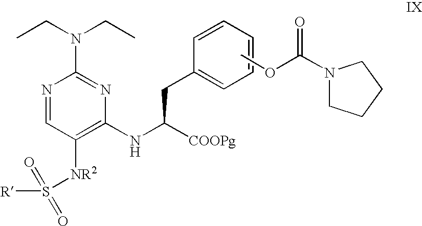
N1=CC([NR2]S([R])(=O)=O)=C(NC([COOPg])CC2=CC=CC=C2)N=C1N(CC)CC.COC(=O)N1CCCC1
